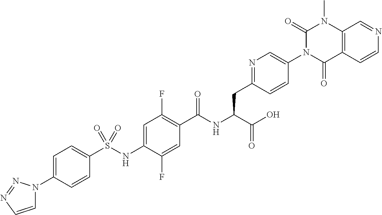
C12=C(C=CN=C1)C(=O)N(C1=CN=C(CC(C(=O)O)NC(=O)C3=C(F)C=C(NS(C4=CC=C(N5C=CN=N5)C=C4)(=O)=O)C(F)=C3)C=C1)C(=O)N2C
